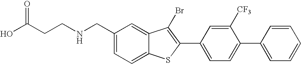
C1=C(CNCCC(O)=O)C=C2C(=C1)SC(C1=CC=C(C3=CC=CC=C3)C([CF3])=C1)=C2Br
